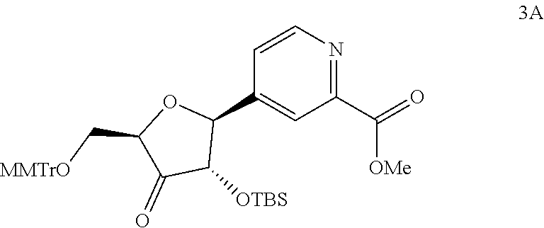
C1(C(=O)[OMe])=NC=CC(C2OC(C[MMTrO])C(=O)C2[OTBS])=C1
